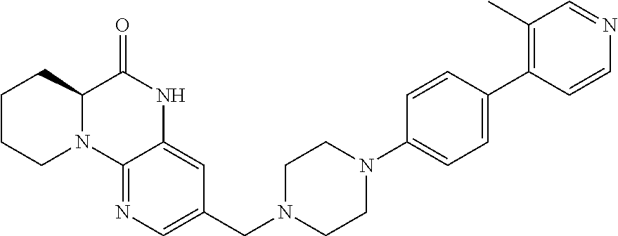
C1CCN2C(C1)C(=O)NC1=CC(CN3CCN(C4=CC=C(C5=C(C)C=NC=C5)C=C4)CC3)=CN=C21
